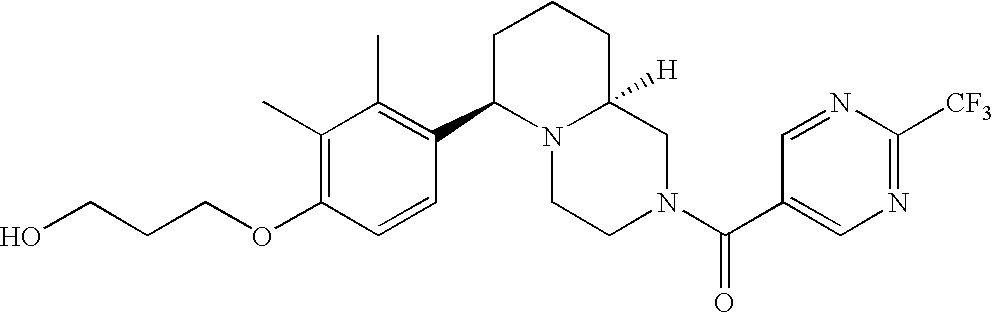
C(OC1=C(C)C(C)=C(C2N3C([H])(CN(C(=O)C4=CN=C([CF3])N=C4)CC3)CCC2)C=C1)CCO
